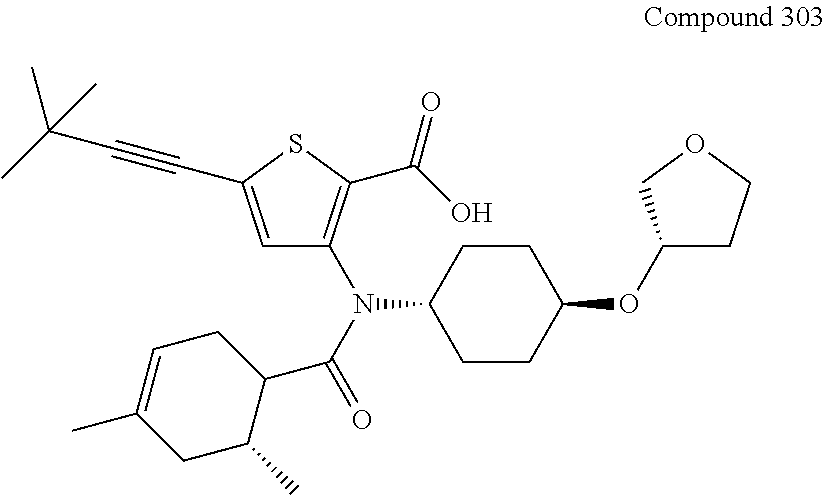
C1=C(C#CC(C)(C)C)SC(C(O)=O)=C1N(C(=O)C1CC=C(C)CC1C)C1CCC(OC2CCOC2)CC1
